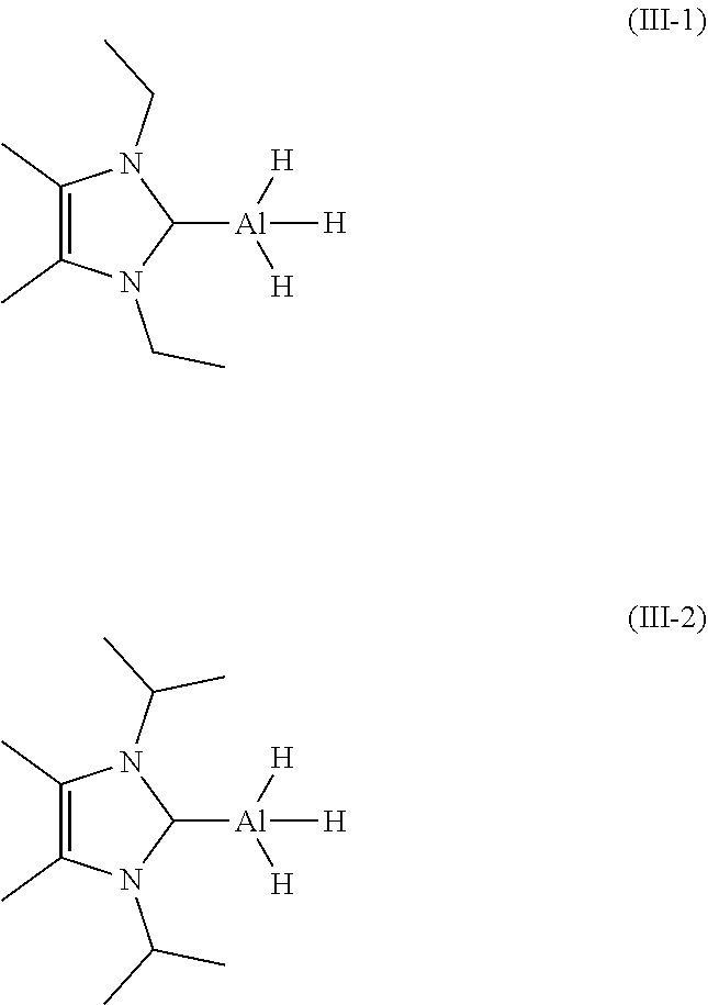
C1(C)=C(C)N(CC)C([Al]([H])([H])[H])N1CC.C1(C)=C(C)N(C(C)C)C([Al]([H])([H])[H])N1C(C)C
